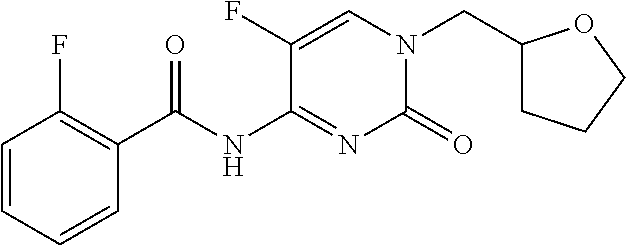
C1(CN2C(=O)N=C(NC(C3=C(F)C=CC=C3)=O)C(F)=C2)CCCO1
